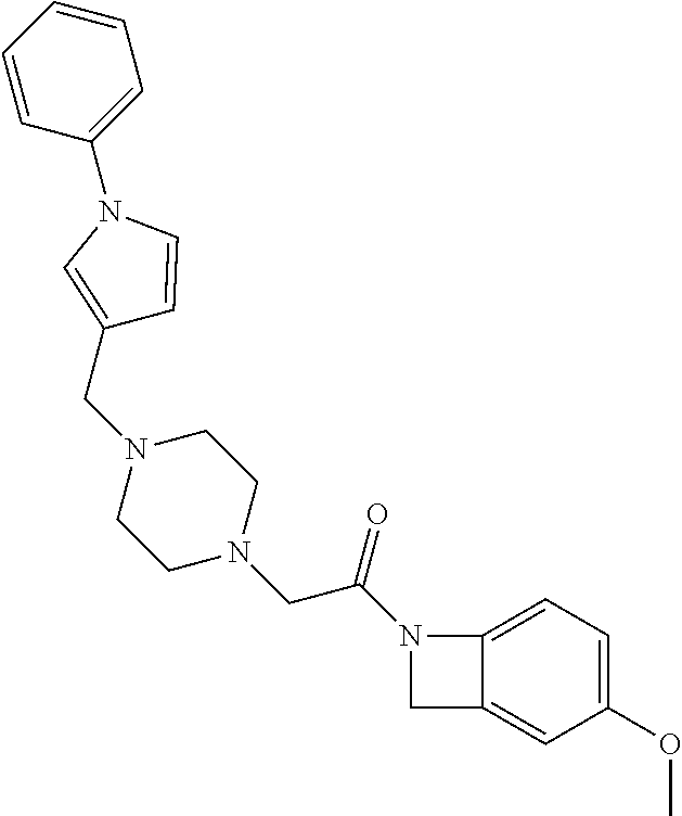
C1(OC)=CC=C2C(=C1)CN2C(CN1CCN(CC2=CN(C3=CC=CC=C3)C=C2)CC1)=O
